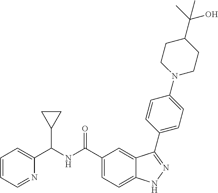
C1=CC=NC(C(NC(C2=CC=C3C(=C2)C(C2=CC=C(N4CCC(C(C)(O)C)CC4)C=C2)=NN3)=O)C2CC2)=C1
